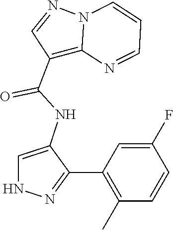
N12C(=C(C(NC3=CNN=C3C3=C(C)C=CC(F)=C3)=O)C=N1)N=CC=C2
